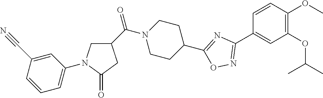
C1=CC(OC)=C(OC(C)C)C=C1C1=NOC(C2CCN(C(C3CN(C4=CC=CC(C#N)=C4)C(=O)C3)=O)CC2)=N1
